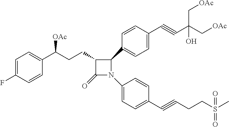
C1=C(F)C=CC(C(CCC2C(=O)N(C3=CC=C(C#CCCS(C)(=O)=O)C=C3)C2C2=CC=C(C#CC(C[OAc])(C[OAc])O)C=C2)[OAc])=C1
